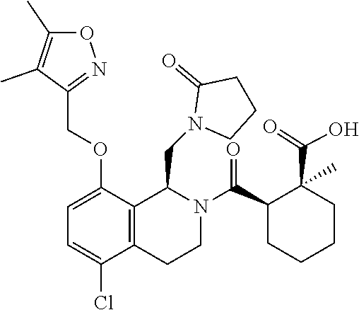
C1CN(CC2C3=C(C(Cl)=CC=C3OCC3=NOC(C)=C3C)CCN2C(C2CCCCC2(C(=O)O)C)=O)C(=O)C1
